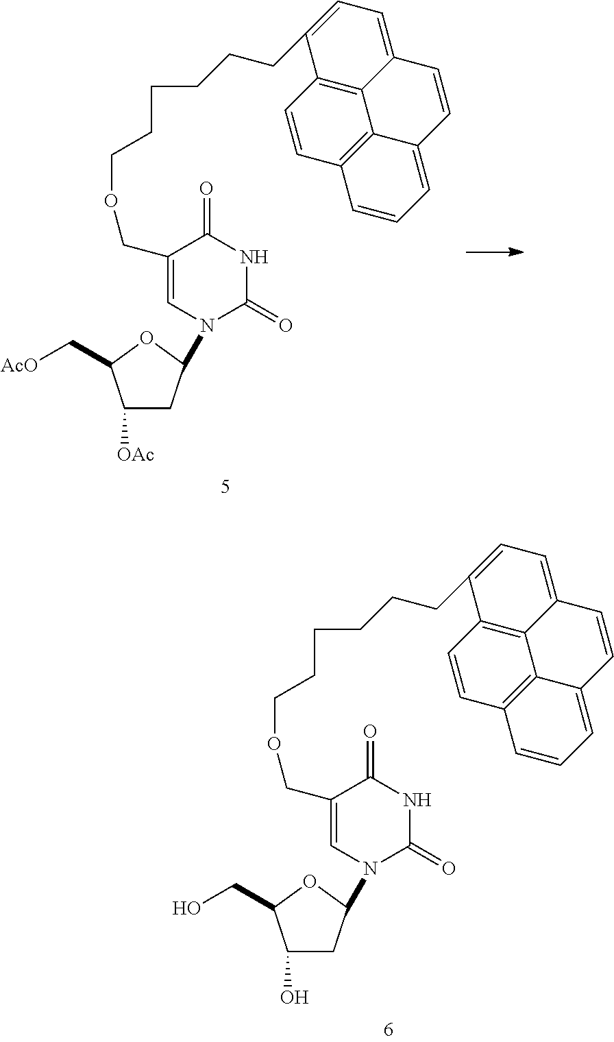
C1(O)CC(N2C(=O)NC(=O)C(COCCCCCCC3=CC=C4C5=C3C=CC3=C5C(=CC=C3)C=C4)=C2)OC1CO.C1([OAc])CC(N2C(=O)NC(=O)C(COCCCCCCC3=CC=C4C5=C3C=CC3=C5C(=CC=C3)C=C4)=C2)OC1C[AcO]
